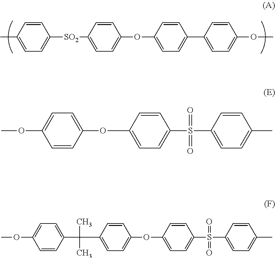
C1([SO2]C2=CC=C(OC3=CC=C(C4=CC=C(OC)C=C4)C=C3)C=C2)=CC=C(C)C=C1.C1(OC2=CC=C(S(C3=CC=C(C)C=C3)(=O)=O)C=C2)=CC=C(OC)C=C1.C1(C(C2=CC=C(OC3=CC=C(S(=O)(=O)C4=CC=C(C)C=C4)C=C3)C=C2)(C)C)=CC=C(OC)C=C1
